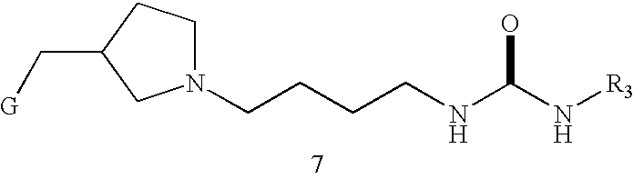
C(CCCNC(N[R3])O)N1CCC(C[G])C1
